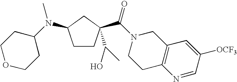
N1(C(=O)C2(C(O)C)CCC(N(C3CCOCC3)C)C2)CCC2=C(C1)C=C([OCF3])C=N2
